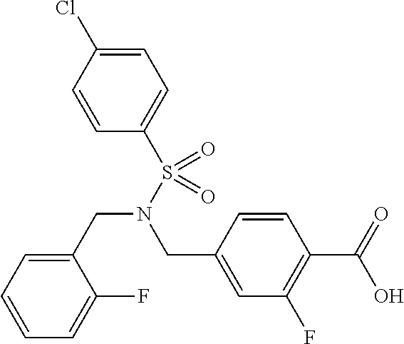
C1=CC=C(CN(S(C2=CC=C(Cl)C=C2)(=O)=O)CC2=CC(F)=C(C(=O)O)C=C2)C(F)=C1
